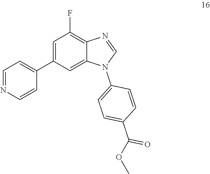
C1=NC=CC(C2=CC(F)=C3C(=C2)N(C2=CC=C(C(=O)OC)C=C2)C=N3)=C1
